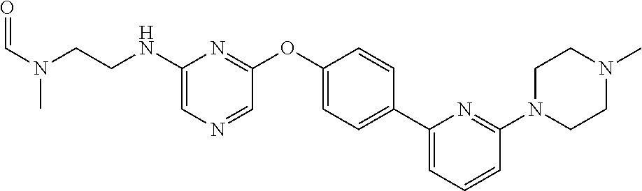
C1(NCCN(C=O)C)=CN=CC(OC2=CC=C(C3=CC=CC(N4CCN(C)CC4)=N3)C=C2)=N1
